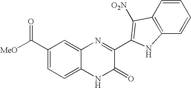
C1=C2C(=CC(C([MeO])=O)=C1)N=C(C1=C([O2N])C3=C(C=CC=C3)N1)C(=O)N2
